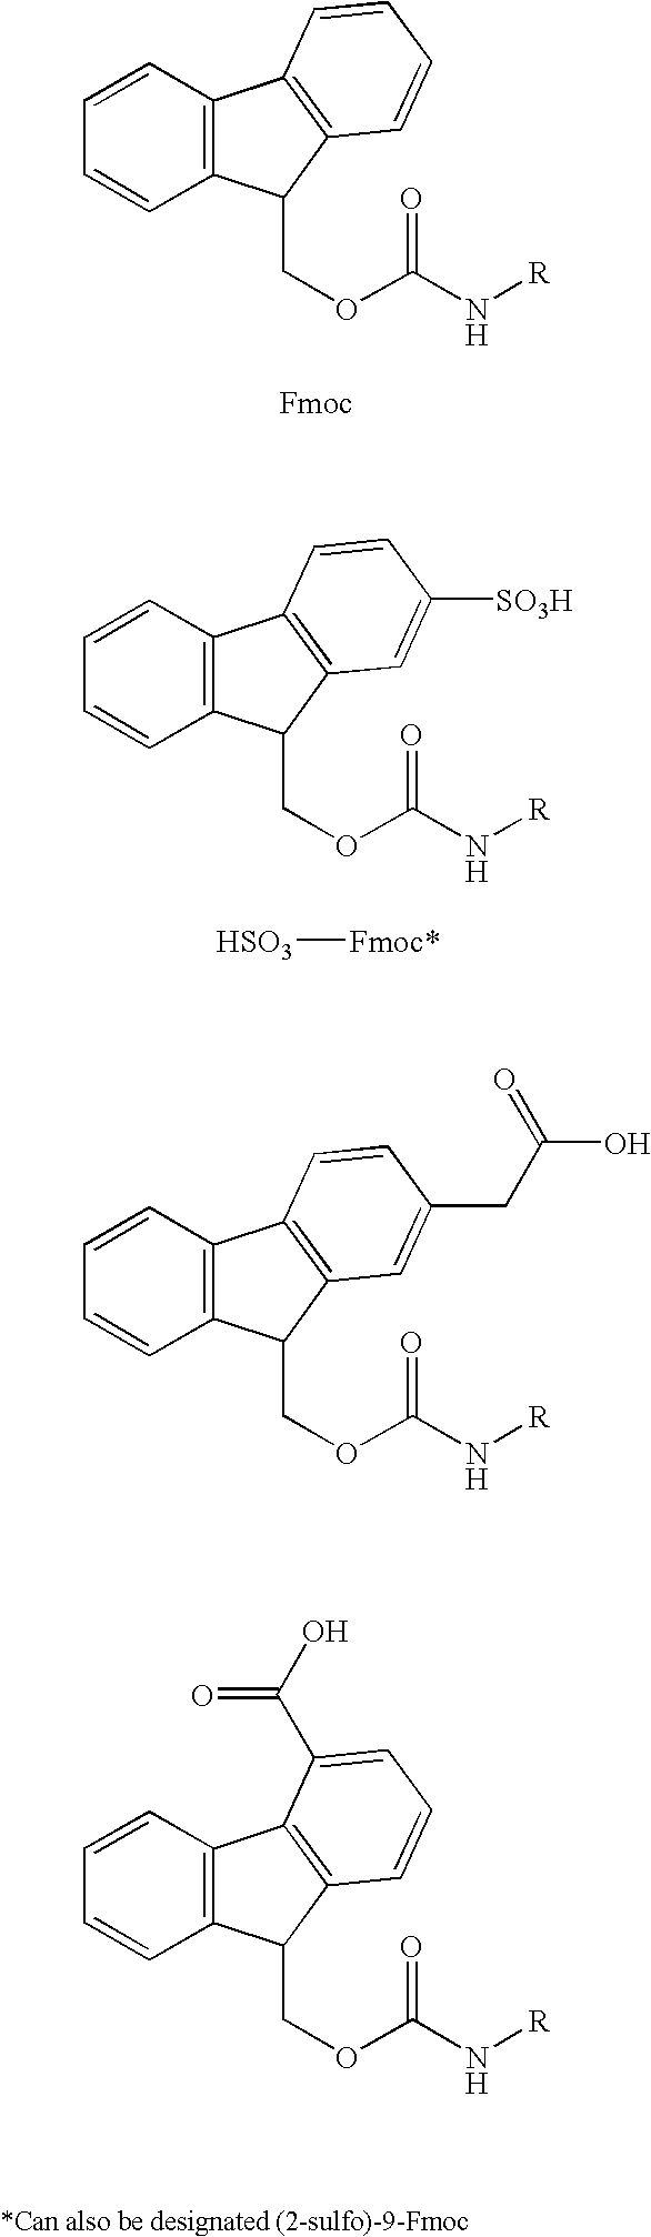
C12=C(C=CC=C1)C1=C(C2COC(N[R])=O)C=C([SO3H])C=C1.[HSO3][Fmoc*].C12=C(C=CC=C1)C1=C(C2COC(N[R])=O)C=CC=C1.C12=C(C=CC=C1)C1=C(C2COC(N[R])=O)C=C(CC(O)=O)C=C1.C12=C(C=CC=C1)C1=C(C2COC(N[R])=O)C=CC=C1C(O)=O
